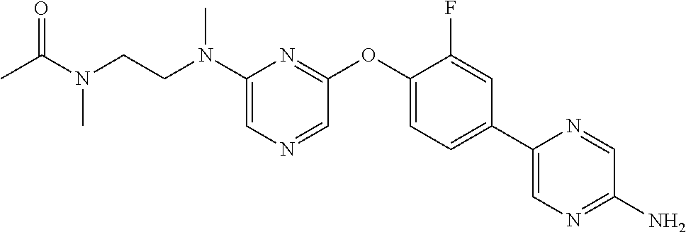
N(C1=CN=CC(OC2=CC=C(C3=CN=C(N)C=N3)C=C2F)=N1)(CCN(C(=O)C)C)C
